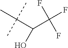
CC(C(C(F)(F)F)O)(C)C
